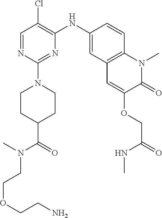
C1=NC(N2CCC(C(=O)N(C)CCOCCN)CC2)=NC(NC2=CC3=C(C=C2)N(C)C(=O)C(OCC(=O)NC)=C3)=C1Cl
